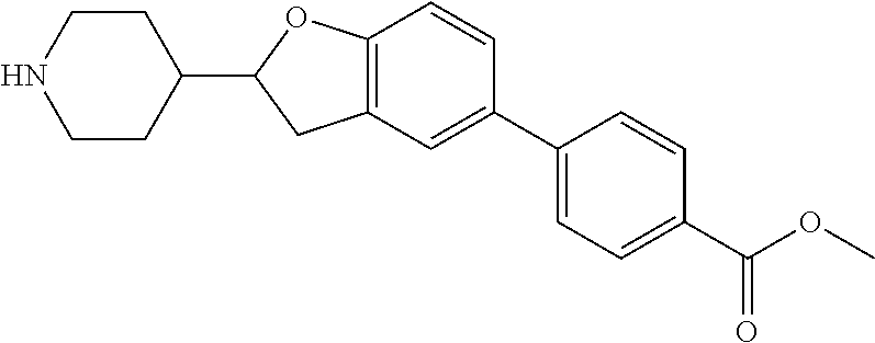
C1CNCCC1C1CC2=C(O1)C=CC(C1=CC=C(C(OC)=O)C=C1)=C2
